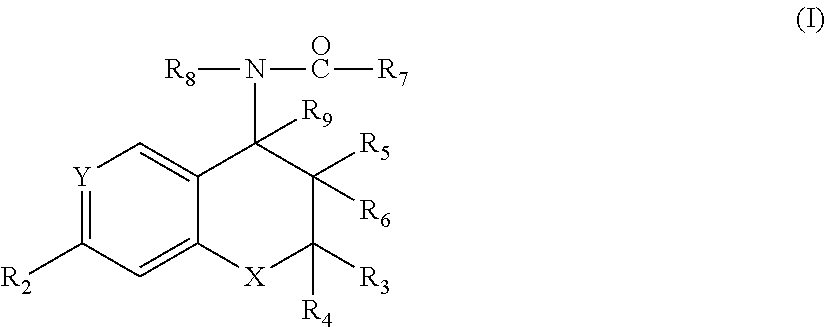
[Y]1=C([R2])C=C2C(=C1)C(N([R8])[OC][R7])([R9])C([R5])([R6])C([R4])([R3])[X]2
